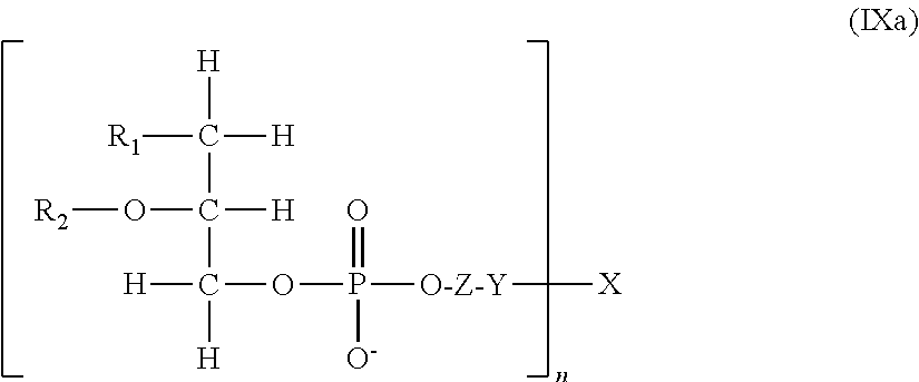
[R1]C(C(C([H])([H])OP([O-Z-Y][X])(=O)[O-])(O[R2])[H])([H])[H]
